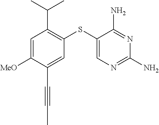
C1=C([MeO])C(C#CC)=CC(SC2=CN=C(N)N=C2N)=C1C(C)C
